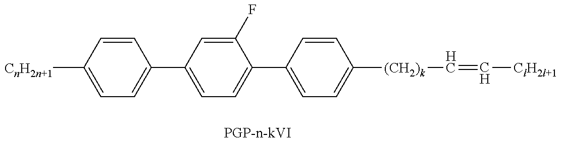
C1=C([CnH2n+1])C=CC(C2=CC=C(C3=CC=C([(CH2)k]C=C[ClH2l+1])C=C3)C(F)=C2)=C1
